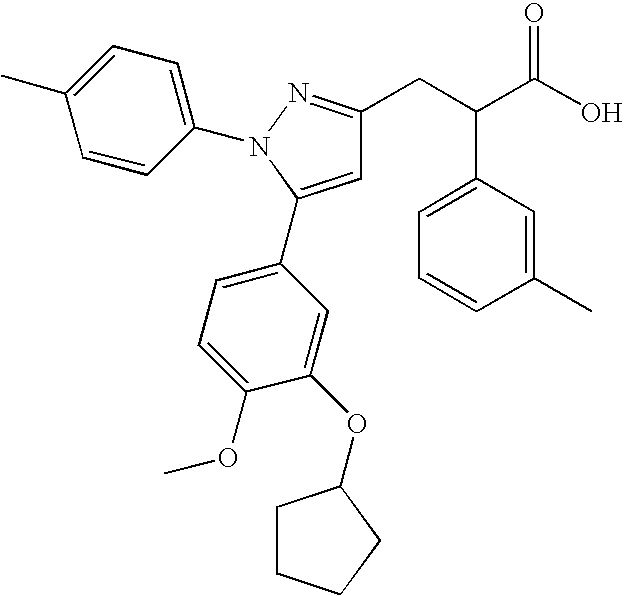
C1=CC(C)=CC(C(CC2=NN(C3=CC=C(C)C=C3)C(C3=CC=C(OC)C(OC4CCCC4)=C3)=C2)C(O)=O)=C1
